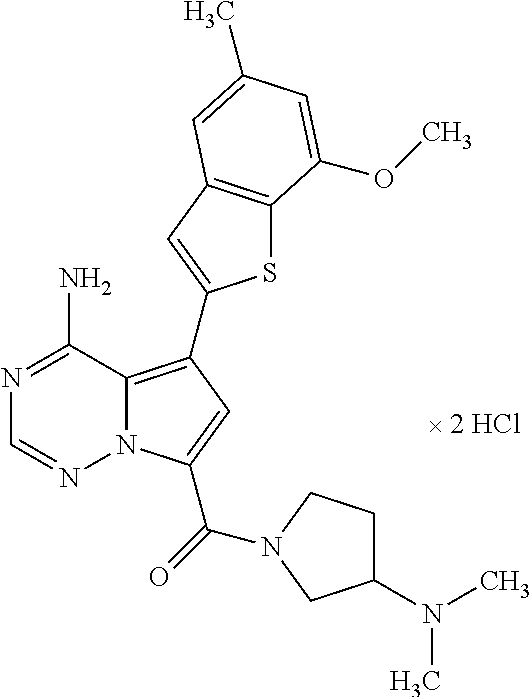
C12=C(C3=CC4=C(S3)C(OC)=CC(C)=C4)C=C(C(=O)N3CCC(N(C)C)C3)N1N=CN=C2N
